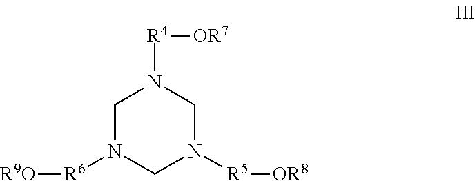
C1N([R6][R9O])CN([R5][OR8])CN1[R4][OR7]
